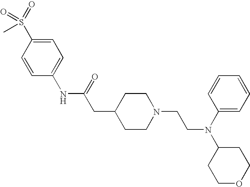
C1(NC(=O)CC2CCN(CCN(C3CCOCC3)C3=CC=CC=C3)CC2)=CC=C(S(=O)(=O)C)C=C1
